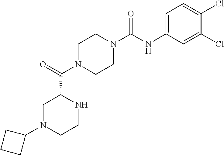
C1N(C(C2CN(C3CCC3)CCN2)=O)CCN(C(NC2=CC=C(Cl)C(Cl)=C2)=O)C1
